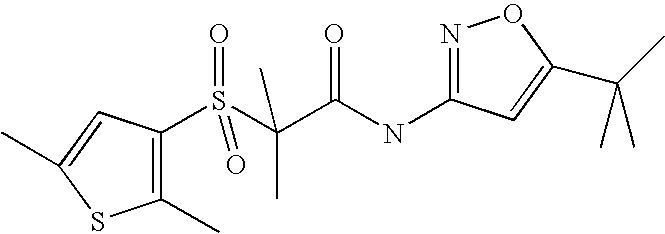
C1(C)=C(S(C(C(NC2=NOC(C(C)(C)C)=C2)=O)(C)C)(=O)=O)C=C(C)S1
